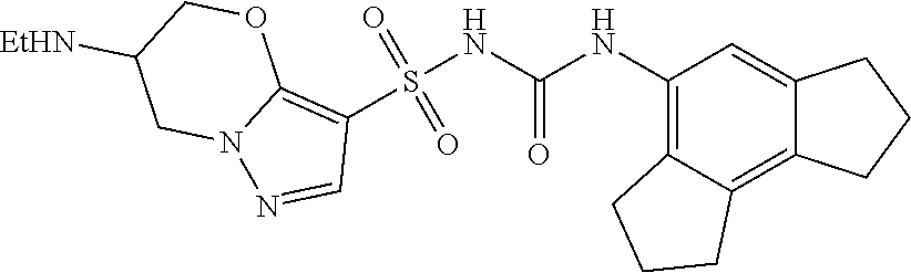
S(NC(NC1=C2C(=C3C(=C1)CCC3)CCC2)=O)(C1=C2N(N=C1)CC([EtHN])CO2)(=O)=O
